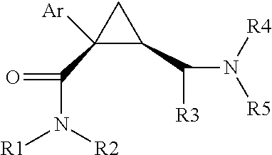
C1(C(=O)N([R2])[R1])([Ar])C(C(N([R4])[R5])[R3])C1
